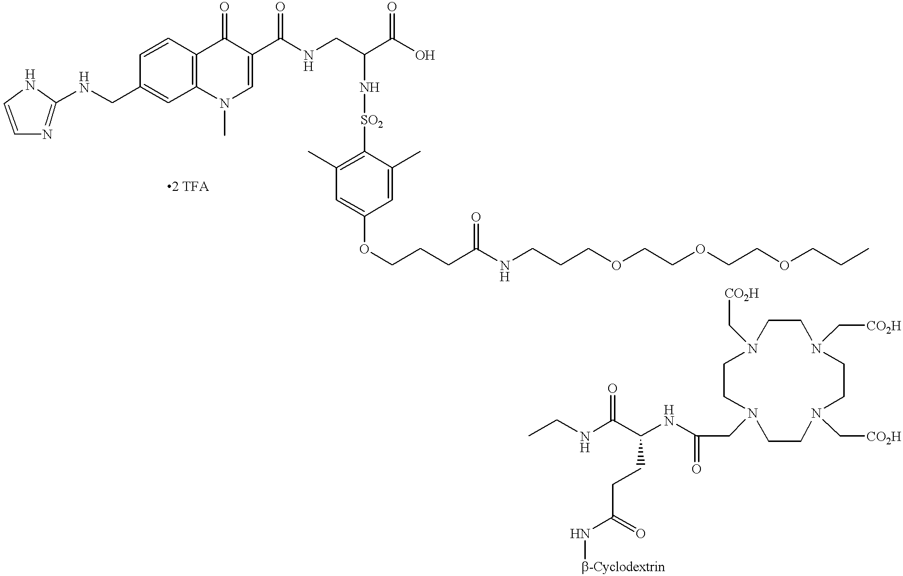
C1=CN=C(NCC2=CC3=C(C=C2)C(=O)C(C(NCC(C(O)=O)N[SO2]C2=C(C)C=C(OCCCC(NCCCOCCOCCOCCC)=O)C=C2C)=O)=CN3C)N1.N(C(C(NC(CN1CCN(C[CO2H])CCN(C[CO2H])CCN(C[CO2H])CC1)=O)CCC(N[b-Cyclodextrin])=O)=O)CC
